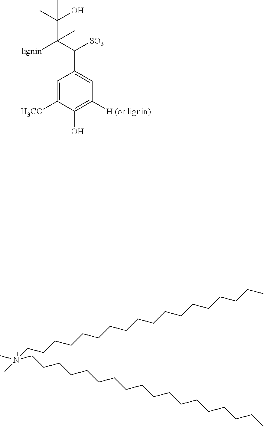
CN(CCCCCCCCCCCCCCCCCC)(CCCCCCCCCCCCCCCCCC)C.C1=C([H3CO])C(O)=C([H (or lignin)])C=C1C([SO3-])C(C(O)(C)C)([lignin])C
